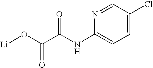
C1=C(Cl)C=NC(NC(C(=O)O[Li])=O)=C1
